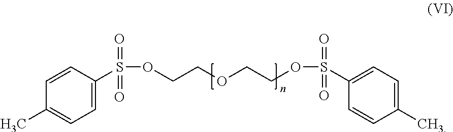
C1=C(S(OCCOCCOS(C2=CC=C(C)C=C2)(=O)=O)(=O)=O)C=CC(C)=C1
